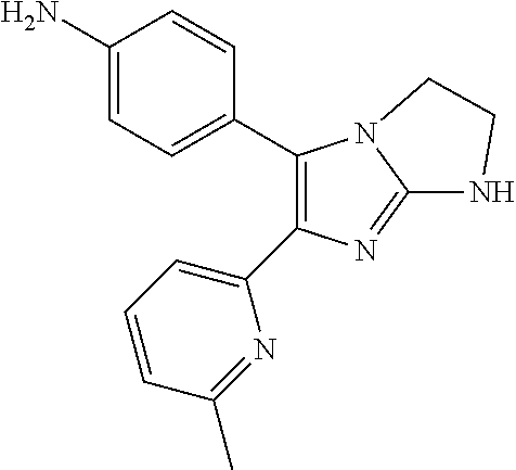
C1(N)=CC=C(C2=C(C3=CC=CC(C)=N3)N=C3N2CCN3)C=C1
